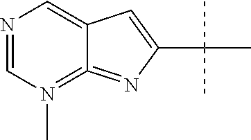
N1=CN(C)=C2=NC(C(C)(C)C)=CC2=C1
